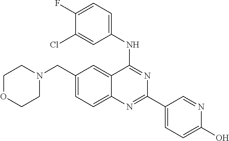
C1(CN2CCOCC2)=CC=C2C(=C1)C(NC1=CC=C(F)C(Cl)=C1)=NC(C1=CC=C(O)N=C1)=N2
